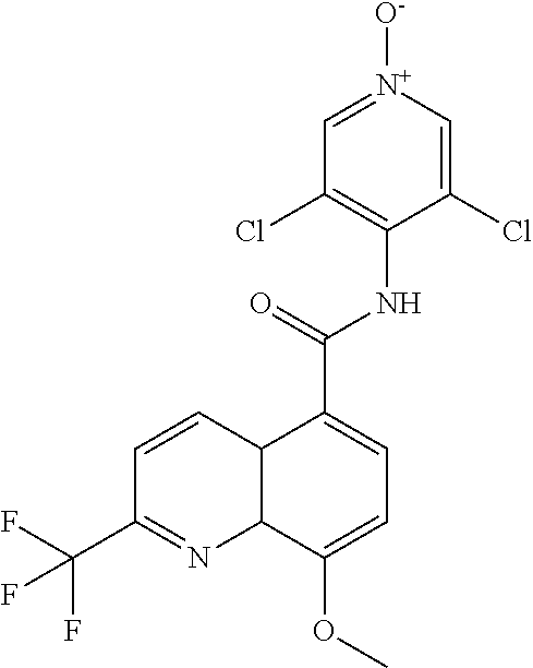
C1(Cl)=C[N+]([O-])=CC(Cl)=C1NC(C1=CC=C(OC)C2C1C=CC(C(F)(F)F)=N2)=O
